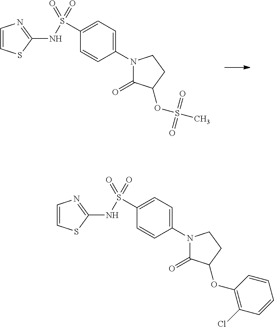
C1(S(NC2=NC=CS2)(=O)=O)=CC=C(N2C(=O)C(OS(=O)(=O)C)CC2)C=C1.C1(S(NC2=NC=CS2)(=O)=O)=CC=C(N2C(=O)C(OC3=C(Cl)C=CC=C3)CC2)C=C1
